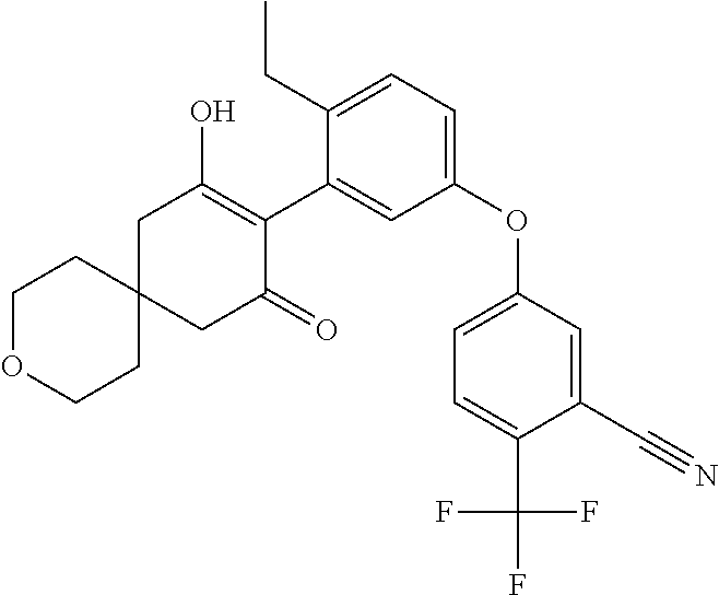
C1C2(CC(=O)C(C3=CC(OC4=CC=C(C(F)(F)F)C(C#N)=C4)=CC=C3CC)=C1O)CCOCC2
